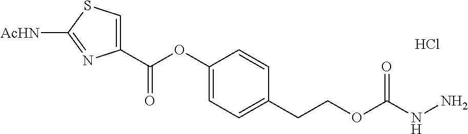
C1(C(OC2=CC=C(CCOC(NN)=O)C=C2)=O)=CSC([AcHN])=N1.Cl
